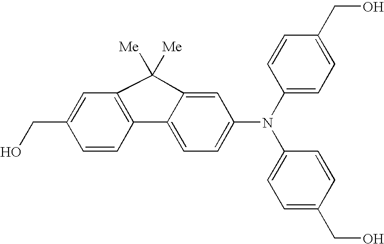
C1=C2C(=CC=C1N(C1=CC=C(CO)C=C1)C1=CC=C(CO)C=C1)C1=C(C=C(CO)C=C1)C2([Me])[Me]
